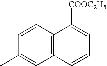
C12=C(C=CC(C)=C1)C([COOC2H5])=CC=C2
